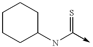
C1CCC(NC(->C)=S)CC1
